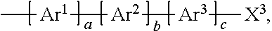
C[Ar1][Ar2][Ar3][X3]
